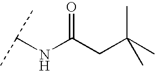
C(NC(=O)CC(C)(C)C)(C)C
